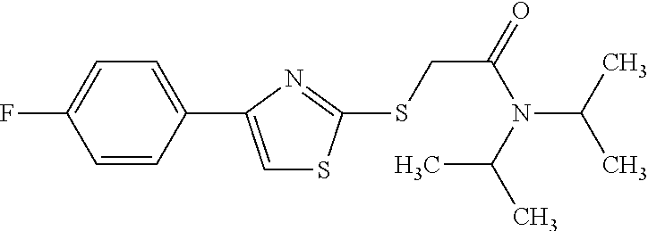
C1(C2=CSC(SCC(=O)N(C(C)C)C(C)C)=N2)=CC=C(F)C=C1
